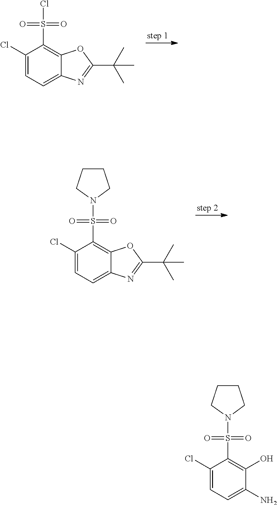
C1(Cl)=CC=C2C(=C1S(Cl)(=O)=O)OC(C(C)(C)C)=N2.C1(Cl)=CC=C2C(=C1S(N1CCCC1)(=O)=O)OC(C(C)(C)C)=N2.C1(Cl)=CC=C(N)C(O)=C1S(N1CCCC1)(=O)=O
